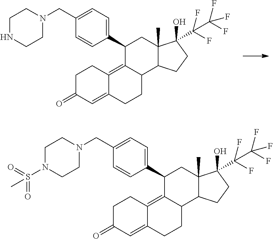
C1C(=O)C=C2C(=C3C(CC2)C2C(C)(CC3C3=CC=C(CN4CCNCC4)C=C3)C(O)(C(C(F)(F)F)(F)F)CC2)C1.C1C(=O)C=C2C(=C3C(CC2)C2C(C)(CC3C3=CC=C(CN4CCN(S(=O)(=O)C)CC4)C=C3)C(O)(C(C(F)(F)F)(F)F)CC2)C1
